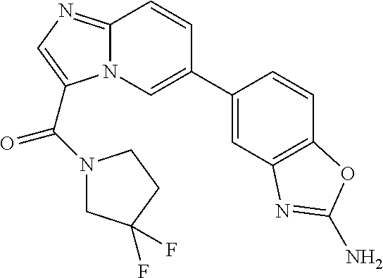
N12C(=NC=C1C(N1CC(F)(F)CC1)=O)C=CC(C1=CC3=C(C=C1)OC(N)=N3)=C2
